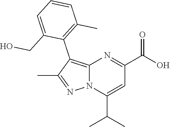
C12=C(C3=C(C)C=CC=C3CO)C(C)=NN1C(C(C)C)=CC(C(O)=O)=N2
